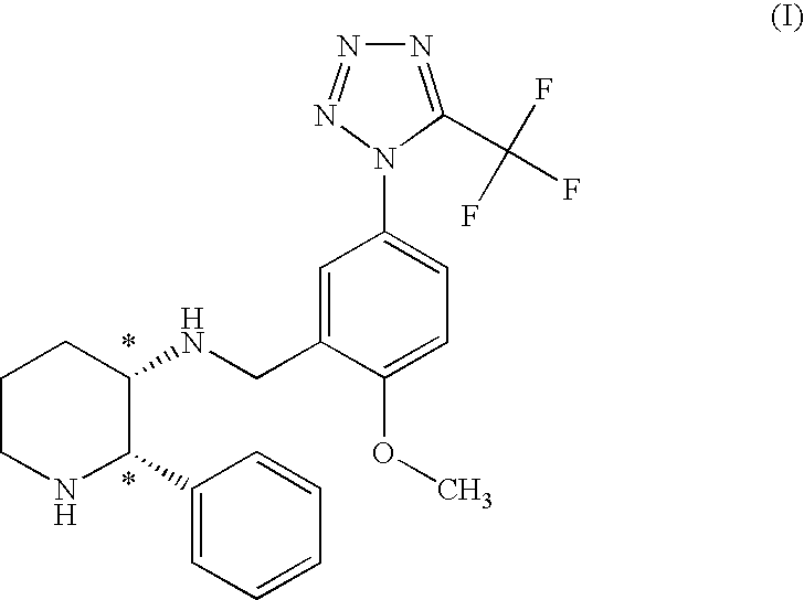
N1=C(C(F)(F)F)N(C2=CC=C(OC)C(CNC3CCCNC3C3=CC=CC=C3)=C2)N=N1
